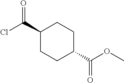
C1(C(Cl)=O)CCC(C(OC)=O)CC1
